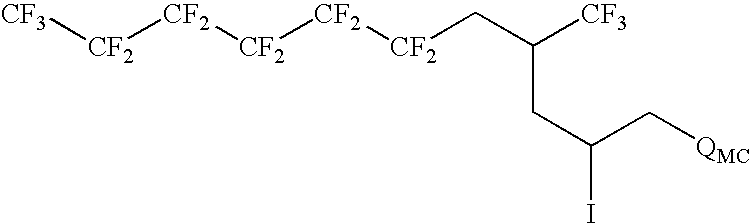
[CF3][CF2][CF2][CF2][CF2][CF2]CC([CF3])CC(I)C[QMC]
